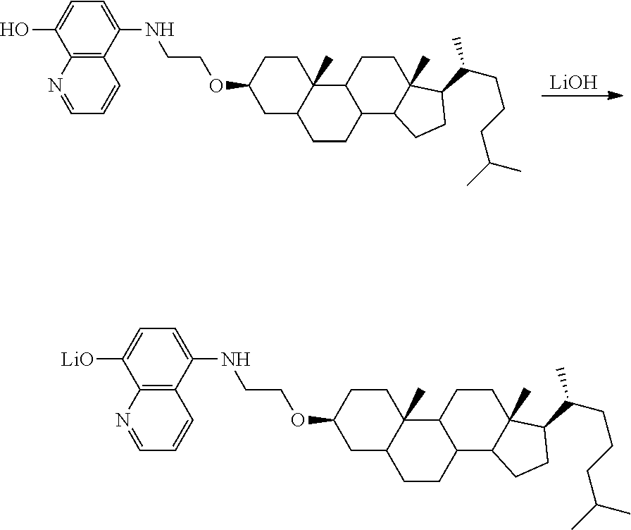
[LiOH].C1(OCCNC2=CC=C(O)C3=C2C=CC=N3)CC2C(C)(CC1)C1C(CC2)C2C(C)(CC1)C(C(CCCC(C)C)C)CC2.C1(OCCNC2=CC=C([LiO])C3=C2C=CC=N3)CC2C(C)(CC1)C1C(CC2)C2C(C)(CC1)C(C(CCCC(C)C)C)CC2
